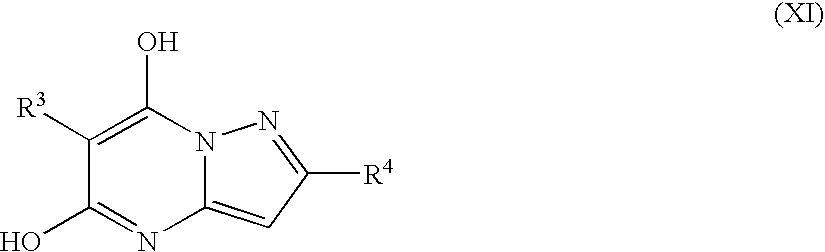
C1(O)=NC2=CC([R4])=NN2C(O)=C1[R3]
